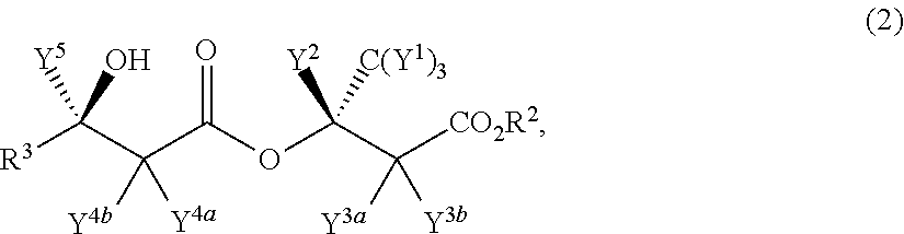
[R3]C(C(C(OC(C([Y3a])([CO2R2])[Y3b])([Y2])[C(Y1)3])=O)([Y4b])[Y4a])([Y5])O
